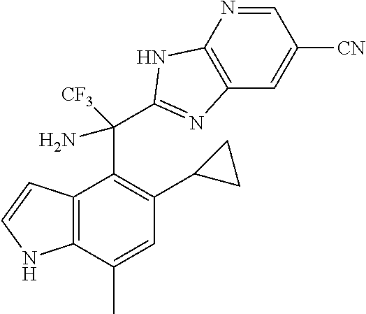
C12=C(C(C)=CC(C3CC3)=C1C(N)(C1=NC3=C(N=CC([CN])=C3)N1)[CF3])NC=C2
